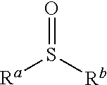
[Ra]S([Rb])=O
